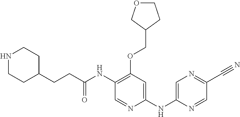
C1(NC(CCC2CCNCC2)=O)=C(OCC2CCOC2)C=C(NC2=CN=C(C#N)C=N2)N=C1
